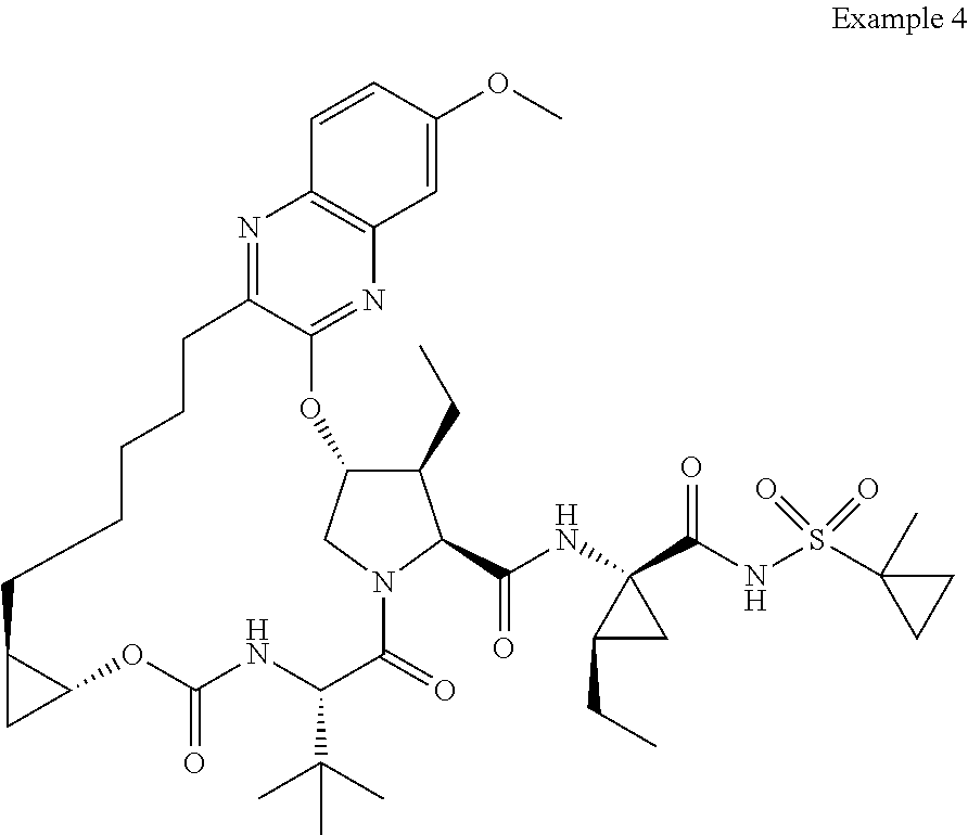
C1(CC)C2CN(C1C(NC1(C(NS(C3(C)CC3)(=O)=O)=O)C(CC)C1)=O)C(=O)C(C(C)(C)C)NC(=O)OC1C(C1)CCCCCC1=NC3=C(N=C1O2)C=C(OC)C=C3
